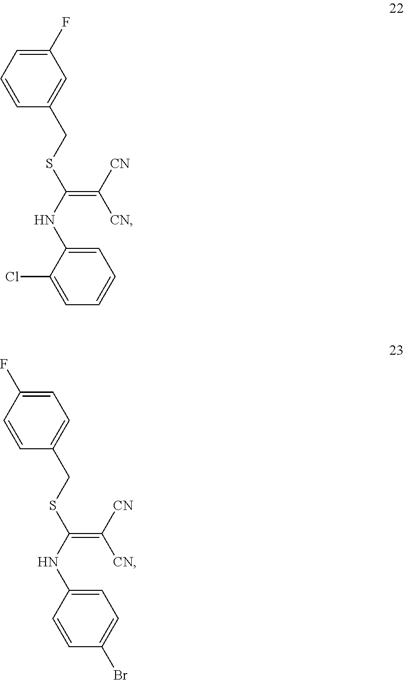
C1(F)=CC=CC(CSC(NC2=CC=CC=C2Cl)=C([CN])[CN])=C1.C1=C(F)C=CC(CSC(NC2=CC=C(Br)C=C2)=C([CN])[CN])=C1
